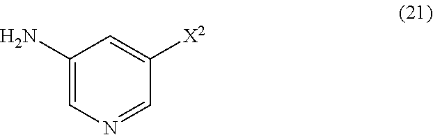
C1(N)=CN=CC([X2])=C1
